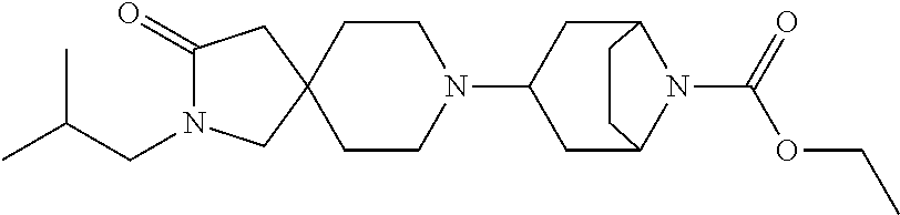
C1(=O)N(CC(C)C)CC2(C1)CCN(C1CC3N(C(OCC)=O)C(C1)CC3)CC2
